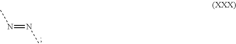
CN=NC
